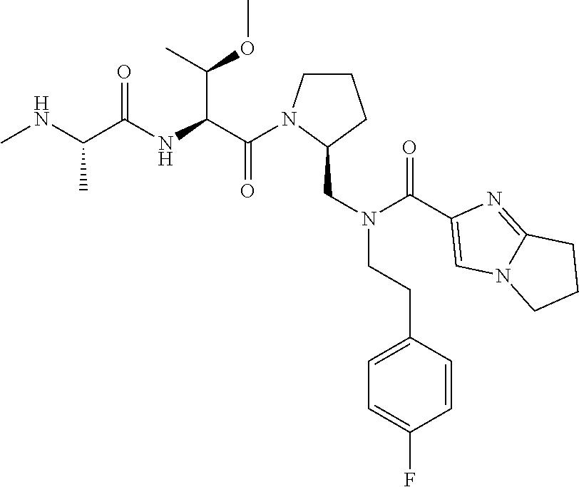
C(C(NC(C(NC)C)=O)C(C)OC)(=O)N1CCCC1CN(C(=O)C1=CN2C(=N1)CCC2)CCC1=CC=C(F)C=C1
